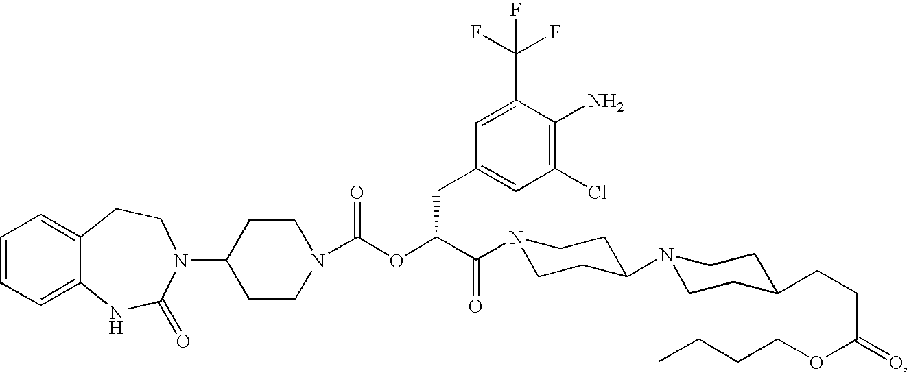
C1=CC=C2C(=C1)CCN(C1CCN(C(OC(C(=O)N3CCC(N4CCC(CCC(OCCCC)=O)CC4)CC3)CC3=CC(Cl)=C(N)C(C(F)(F)F)=C3)=O)CC1)C(=O)N2
